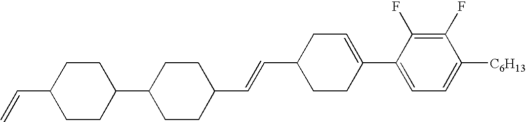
C1(C=CC2CCC(C3CCC(C=C)CC3)CC2)CCC(C2=CC=C([C6H13])C(F)=C2F)=CC1
